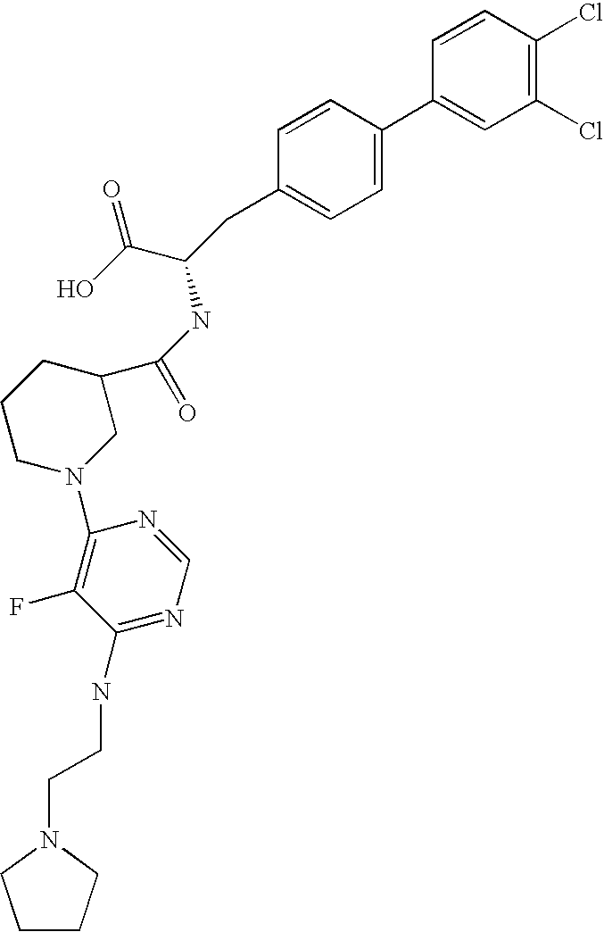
C1=CC(Cl)=C(Cl)C=C1C1=CC=C(CC(C(=O)O)NC(C2CCCN(C3=C(F)C(NCCN4CCCC4)=NC=N3)C2)=O)C=C1
